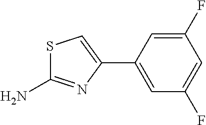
C1=C(C2=CSC(N)=N2)C=C(F)C=C1F
